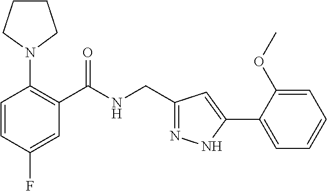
C1=CC(F)=CC(C(NCC2=NNC(C3=CC=CC=C3OC)=C2)=O)=C1N1CCCC1
